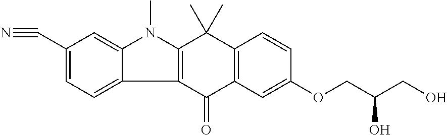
C1(C#N)=CC=C2C(=C1)N(C)C1=C2C(=O)C2=C(C1(C)C)C=CC(OCC(CO)O)=C2
